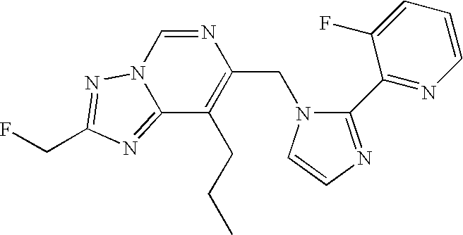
N1=CN2C(=NC(CF)=N2)C(CCC)=C1CN1C(C2=NC=CC=C2F)=NC=C1
